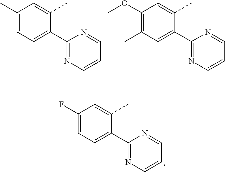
C1=C(C)C=C(C)C(C2=NC=CC=N2)=C1.C1(C)=C(OC)C=C(C)C(C2=NC=CC=N2)=C1.C1=C(F)C=C(C)C(C2=NC=CC=N2)=C1
